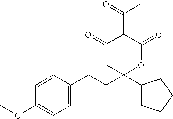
C1=CC(CCC2(C3CCCC3)OC(=O)C(C(C)=O)C(=O)C2)=CC=C1OC
